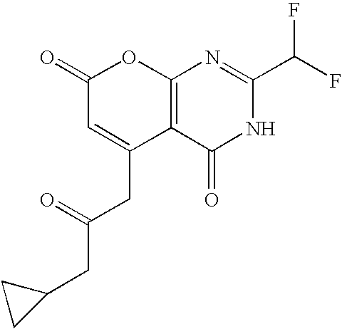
C1(=O)C=C(CC(CC2CC2)=O)C2=C(O1)N=C(C(F)F)NC2=O
